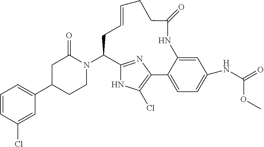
N1(C2C3=NC(=C(Cl)N3)C3=CC=C(NC(=O)OC)C=C3NC(=O)CCC=CC2)C(=O)CC(C2=CC=CC(Cl)=C2)CC1
